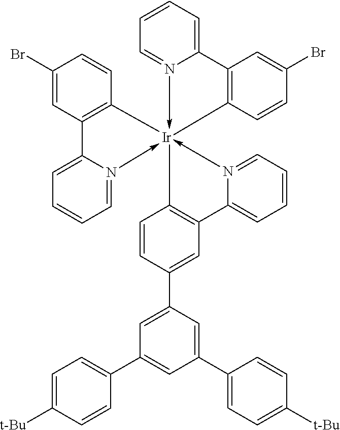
C1(Br)=CC2=C(C=C1)[Ir]13(-N4=CC=CC=C24)(-N2=CC=CC=C2C2=C1C=CC(C1=CC(C4=CC=C([t-Bu])C=C4)=CC(C4=CC=C([t-Bu])C=C4)=C1)=C2)-N1=CC=CC=C1C1=C3C=CC(Br)=C1
